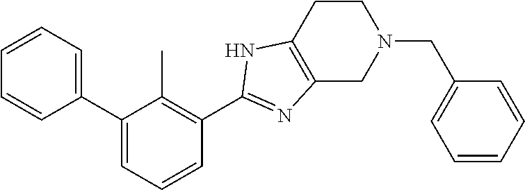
C1=CC=C(C2=CC=CC(C3=NC4=C(CCN(CC5=CC=CC=C5)C4)N3)=C2C)C=C1
